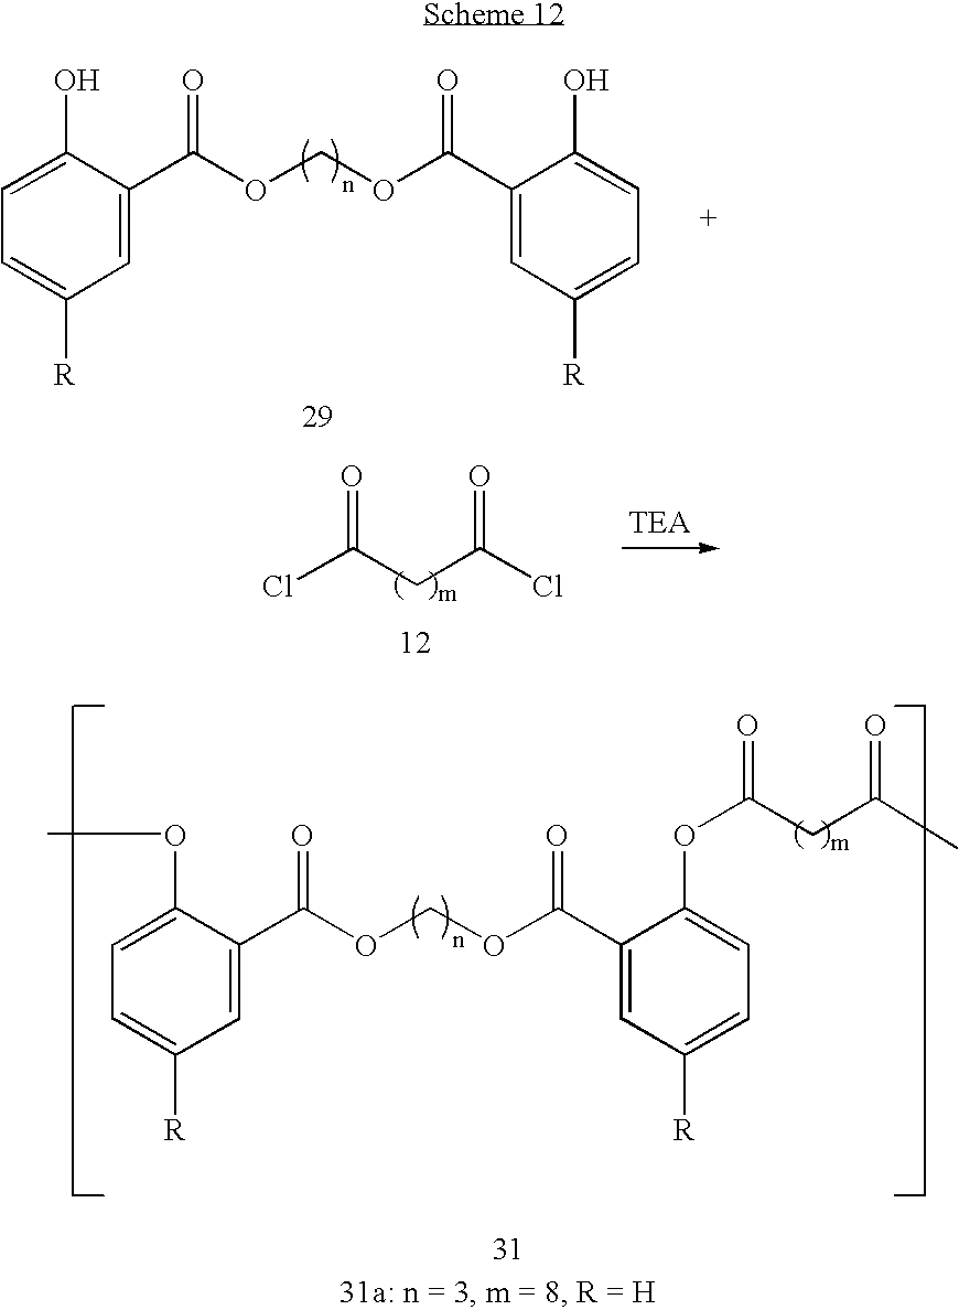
C1=C(C(OCOC(C2=CC([R])=CC=C2O)=O)=O)C(O)=CC=C1[R].ClC(CC(Cl)=O)=O.C1=C(C(OCOC(C2=CC([R])=CC=C2OC(CC(C)=O)=O)=O)=O)C(OC)=CC=C1[R]
